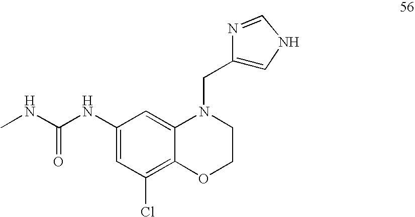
C1=C(NC(NC)=O)C=C2C(=C1Cl)OCCN2CC1=CNC=N1
